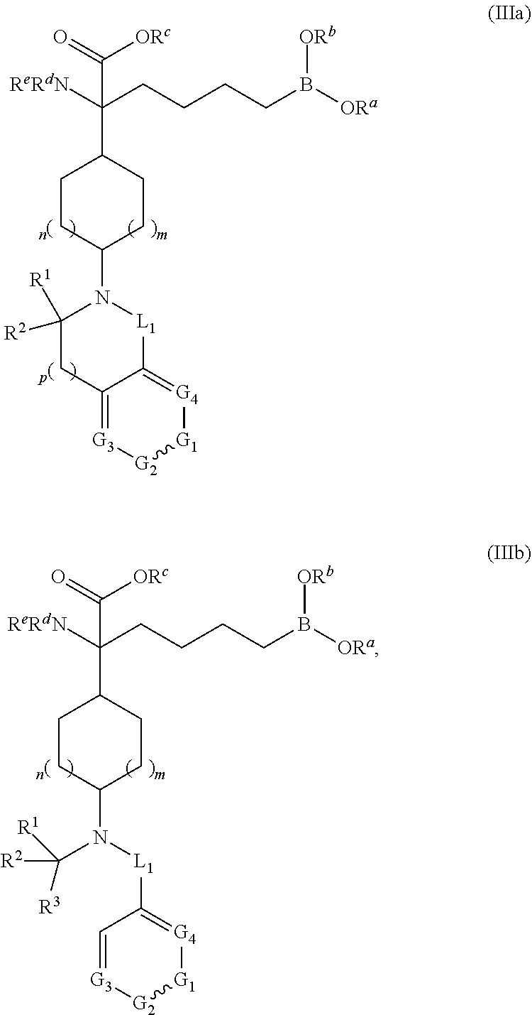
[ReRdN]C(CCCCB([ORa])[ORb])(C(=O)[ORc])C1CCC(N2[L1]C3=[G4][G1][G2][G3]=C3CC2([R1])[R2])CC1.[ReRdN]C(CCCCB([ORa])[ORb])(C(=O)[ORc])C1CCC(N([L1]C2=[G4][G1][G2][G3]=C2)C([R2])([R1])[R3])CC1
